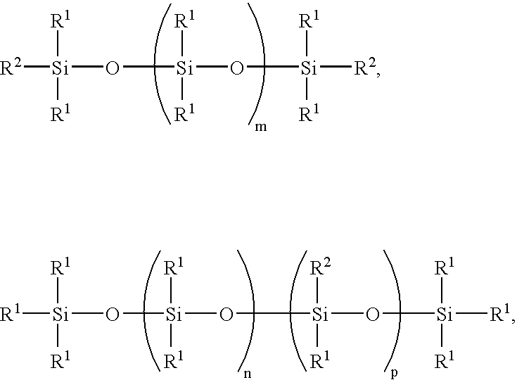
[R2][Si]([R1])([R1])O[Si]([R1])([R1])O[Si]([R1])([R1])[R2].O([Si]([R1])([R1])O[Si]([R2])([R1])O[Si]([R1])([R1])[R1])[Si]([R1])([R1])[R1]
